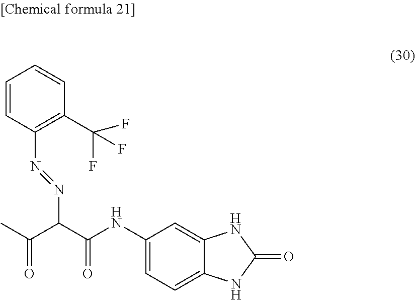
C1=CC(N=NC(C(NC2=CC=C3C(=C2)NC(=O)N3)=O)C(C)=O)=C(C(F)(F)F)C=C1
